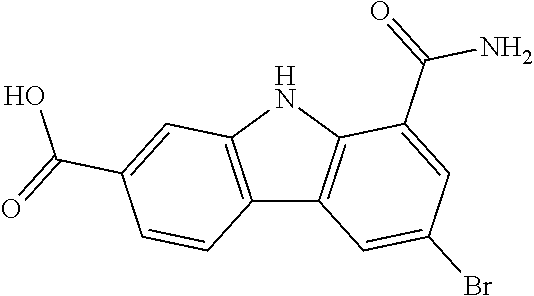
C12=C(NC3=C1C=C(Br)C=C3C(N)=O)C=C(C(O)=O)C=C2
